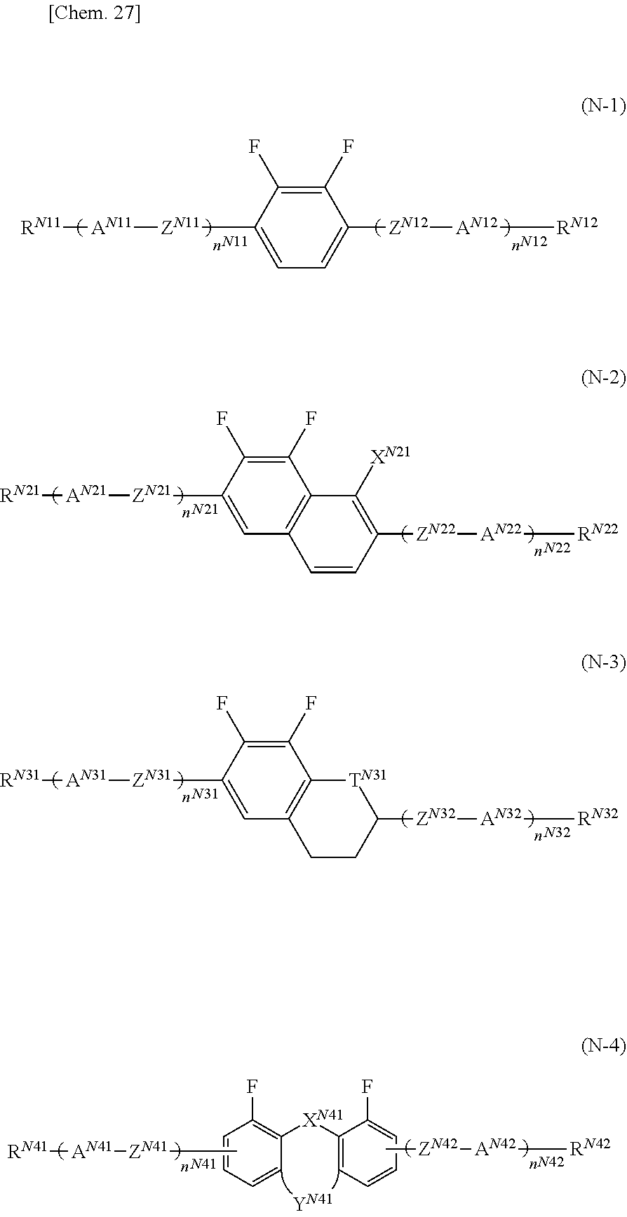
[RN11][AN11][ZN11]C1=CC=C([ZN12][AN12][RN12])C(F)=C1F.[N11].[N12].[N22].[RN21][AN21][ZN21]C1=CC2=C(C(F)=C1F)C([XN21])=C([ZN22][AN22][RN22])C=C2.[N21].[N32].[RN31][AN31][ZN31]C1=CC2=C(C(F)=C1F)[TN31]C([ZN32][AN32][RN32])CC2.[N31].C[ZN42][AN42][RN42].[N42].C[ZN41][AN41][RN41].C1=CC=CC([XN41]C2=CC=CC=C2F)=C1F.[N41]
